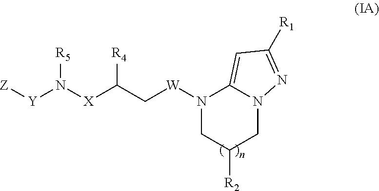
N1([W]CC([X]N([Y][Z])[R5])[R4])CC([R2])CN2C1=CC([R1])=N2
